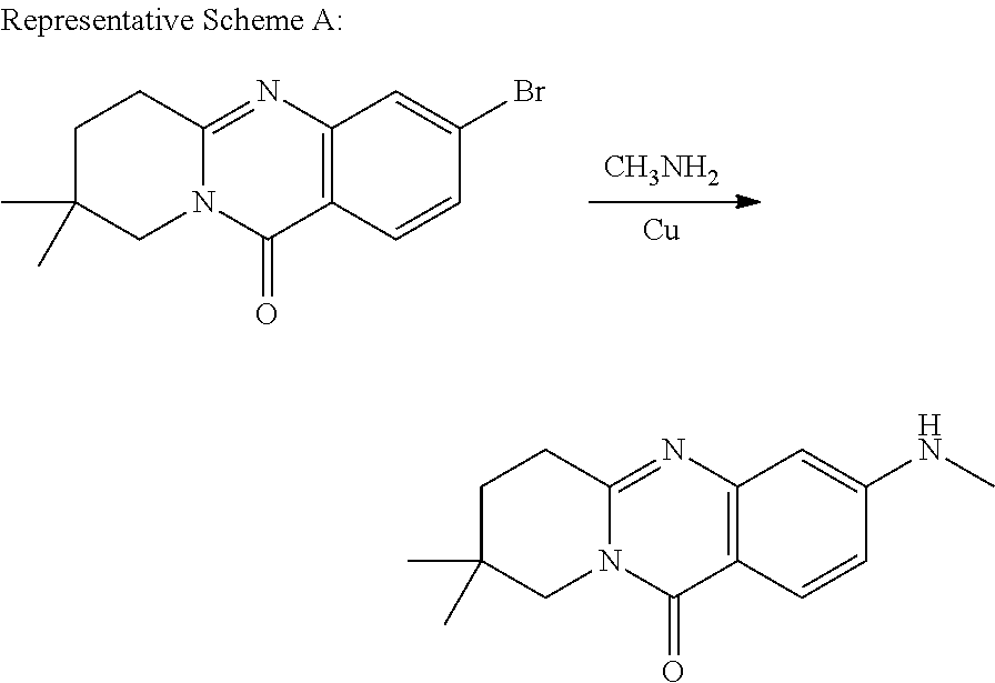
C12=C(N=C3N(C1=O)CC(C)(C)CC3)C=C(NC)C=C2.C12=C(N=C3N(C1=O)CC(C)(C)CC3)C=C(Br)C=C2.[Cu].[CH3NH2]
